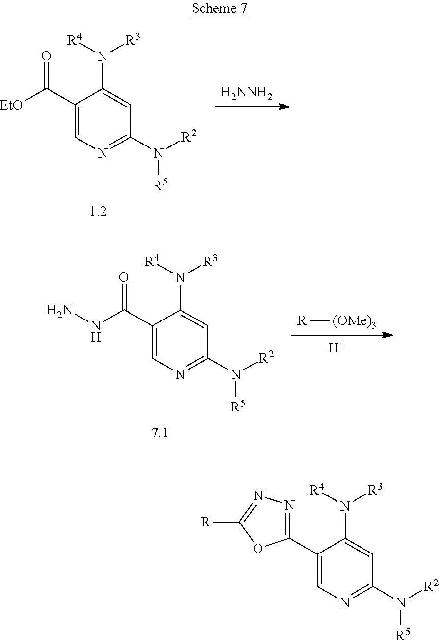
[H2NNH2].C1(C([EtO])=O)=CN=C(N([R2])[R5])C=C1N([R4])[R3].[R][(OMe)3].[H].C1(C(NN)=O)=CN=C(N([R2])[R5])C=C1N([R4])[R3].C1(C2=NN=C([R])O2)=CN=C(N([R2])[R5])C=C1N([R4])[R3]
